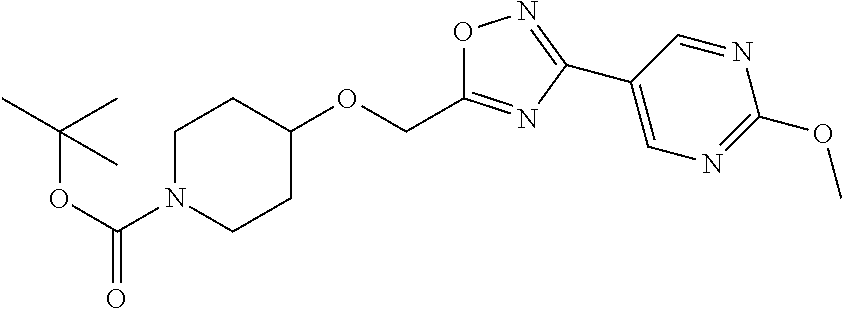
C(OC(N1CCC(OCC2=NC(C3=CN=C(OC)N=C3)=NO2)CC1)=O)(C)(C)C
